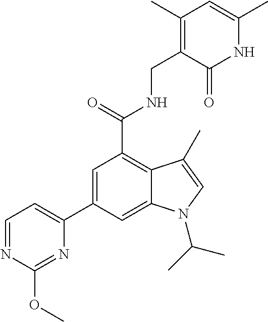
N1C(C)=CC(C)=C(CNC(C2=C3C(=CC(C4=CC=NC(OC)=N4)=C2)N(C(C)C)C=C3C)=O)C1=O
